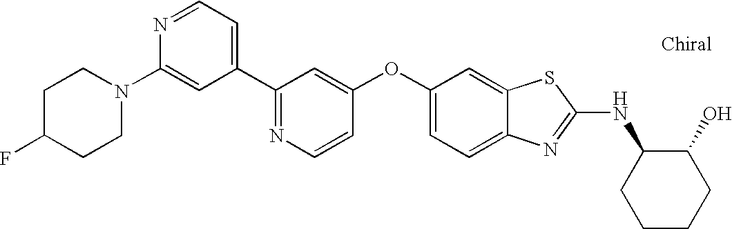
N1=C(C2=CC=NC(N3CCC(F)CC3)=C2)C=C(OC2=CC=C3C(=C2)SC(NC2CCCCC2O)=N3)C=C1
